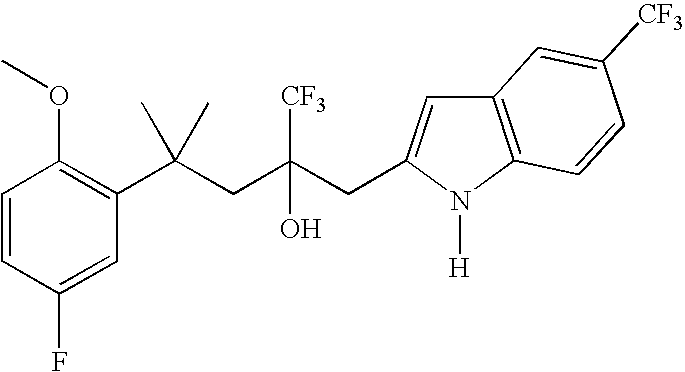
C1=CC(F)=CC(C(CC(CC2=CC3=C(N2[H])C=CC([CF3])=C3)([CF3])O)(C)C)=C1OC
